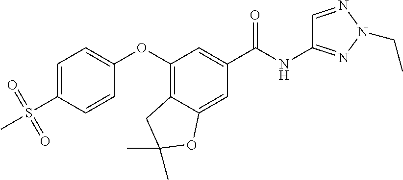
C1=C(S(C)(=O)=O)C=CC(OC2=C3C(=CC(C(NC4=NN(CC)N=C4)=O)=C2)OC(C)(C)C3)=C1
